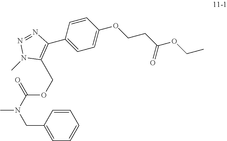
C1=CC(CN(C)C(=O)OCC2=C(C3=CC=C(OCCC(OCC)=O)C=C3)N=NN2C)=CC=C1
